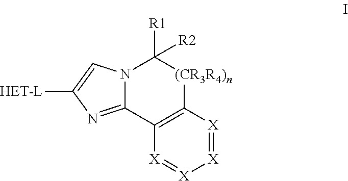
N12C(=NC([HET-L])=C1)C1=C([(CR3R4)n]C2([R1])[R2])[X]=[X][X]=[X]1
